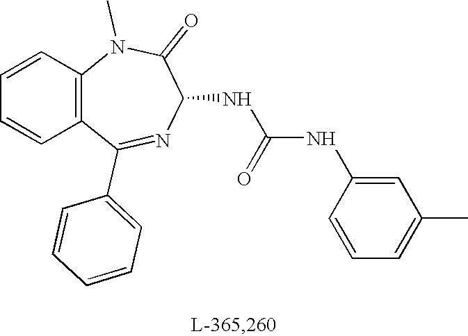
C12=C(C=CC=C1)N(C)C(=O)C(NC(NC1=CC(C)=CC=C1)=O)N=C2C1=CC=CC=C1
